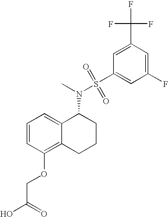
C1(F)=CC(C(F)(F)F)=CC(S(N(C)C2C3=CC=CC(OCC(=O)O)=C3CCC2)(=O)=O)=C1
